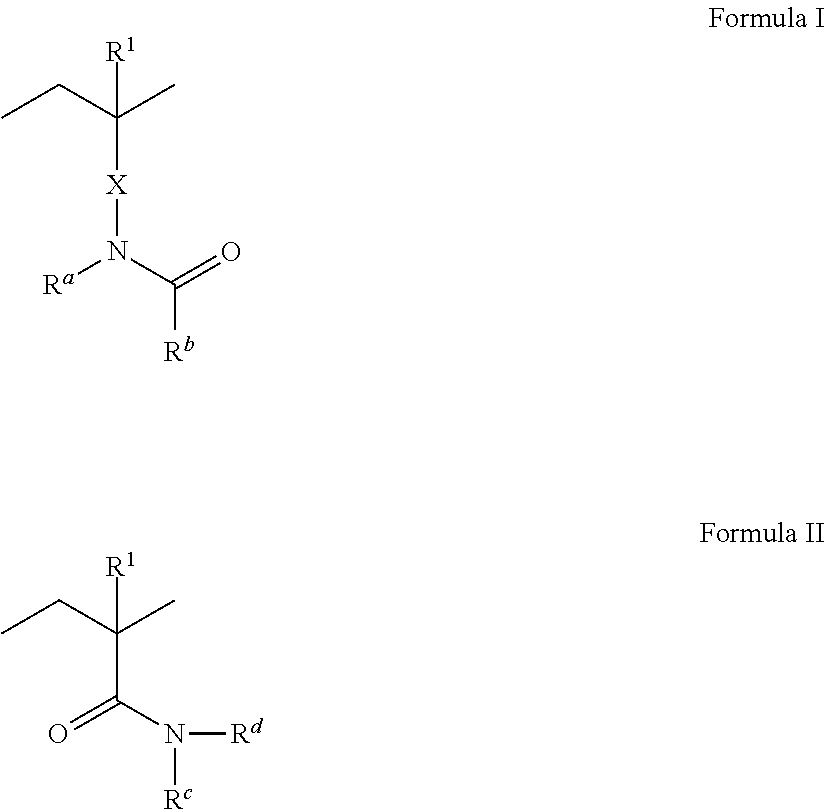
[R1]C(C)(CC)[X]N([Ra])C(=O)[Rb].[R1]C(C)(CC)C(N([Rd])[Rc])=O
